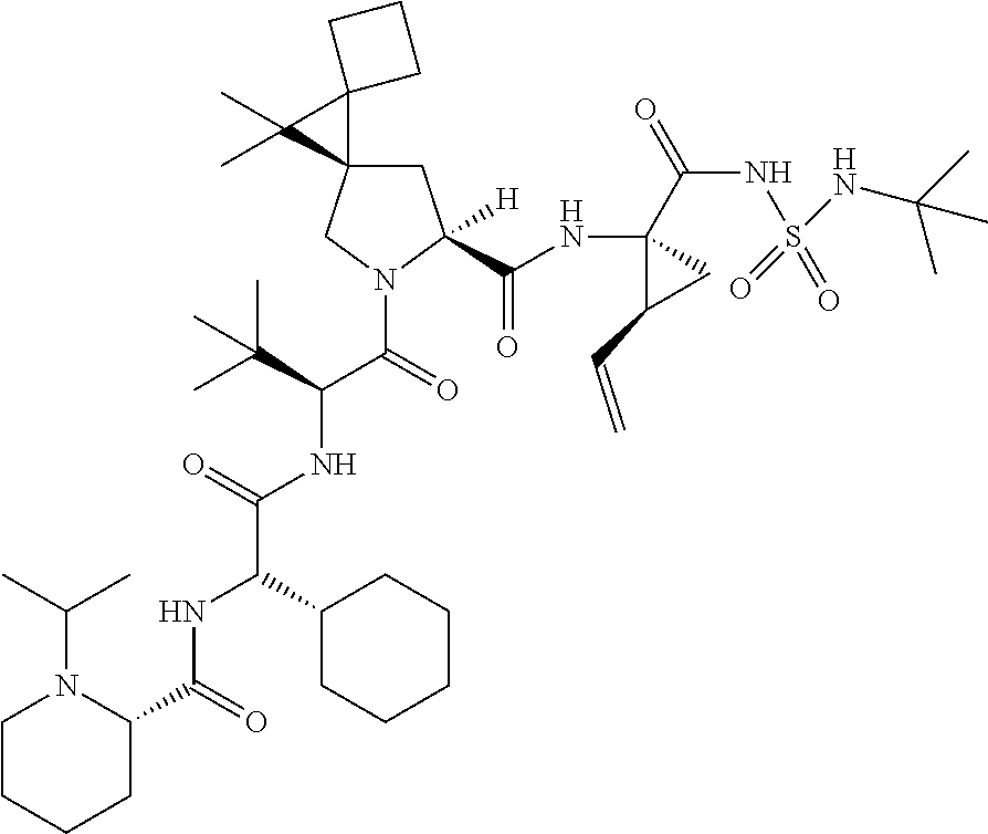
C1C2(CN(C(C(NC(C(NC(C3CCCCN3C(C)C)=O)C3CCCCC3)=O)C(C)(C)C)=O)C1(C(NC1(C(=O)NS(NC(C)(C)C)(=O)=O)C(C=C)C1)=O)[H])C1(C2(C)C)CCC1
